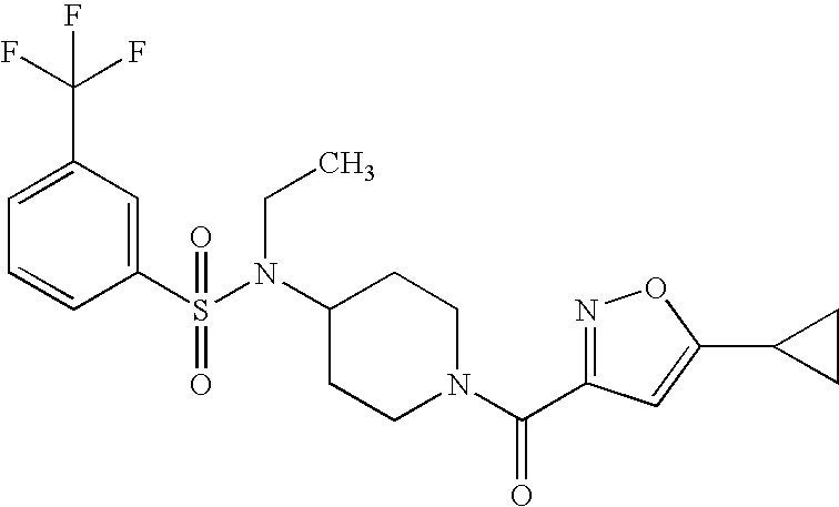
C1=C(C(F)(F)F)C=C(S(N(C2CCN(C(C3=NOC(C4CC4)=C3)=O)CC2)CC)(=O)=O)C=C1
